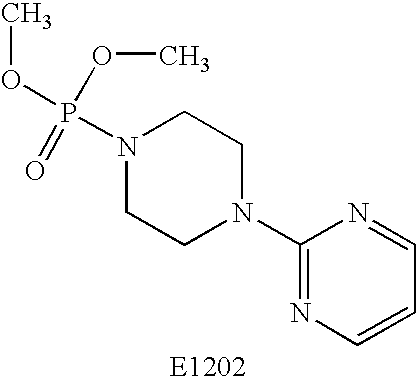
N1(P(OC)(OC)=O)CCN(C2=NC=CC=N2)CC1
